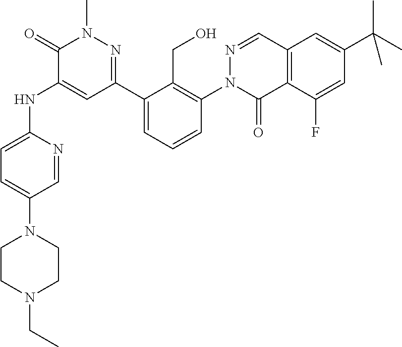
C1(C2=NN(C)C(=O)C(NC3=CC=C(N4CCN(CC)CC4)C=N3)=C2)=CC=CC(N2C(=O)C3=C(C=N2)C=C(C(C)(C)C)C=C3F)=C1CO
